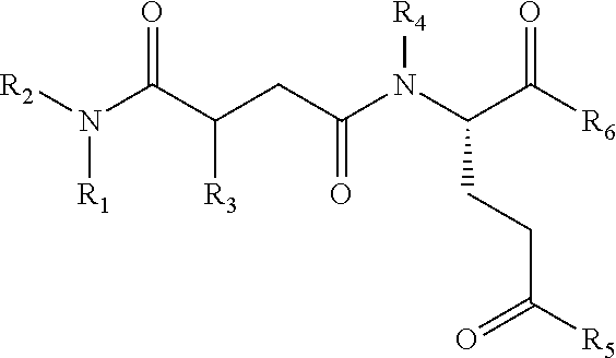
N(C(C(CC(N(C(C([R6])=O)CCC([R5])=O)[R4])=O)[R3])=O)([R2])[R1]
